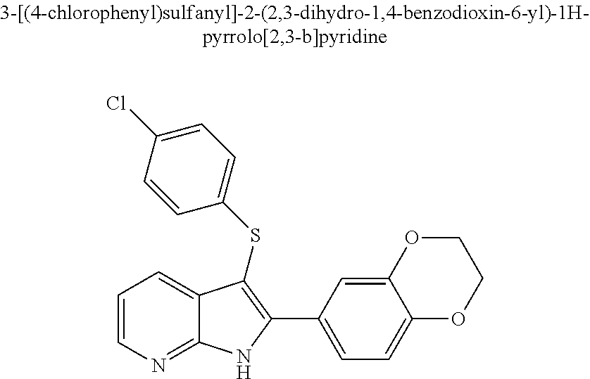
C1=CN=C2C(=C1)C(SC1=CC=C(Cl)C=C1)=C(C1=CC=C3C(=C1)OCCO3)N2
